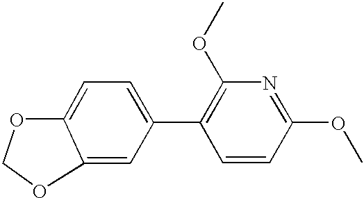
C1(C2=C(OC)N=C(OC)C=C2)=CC=C2C(=C1)OCO2
